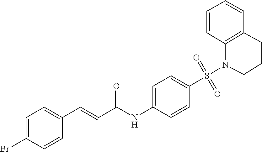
C1=C(Br)C=CC(C=CC(NC2=CC=C(S(=O)(=O)N3CCCC4=C3C=CC=C4)C=C2)=O)=C1
